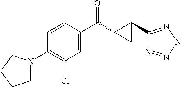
C1=CC(C(C2C(C3=NNN=N3)C2)=O)=CC(Cl)=C1N1CCCC1
